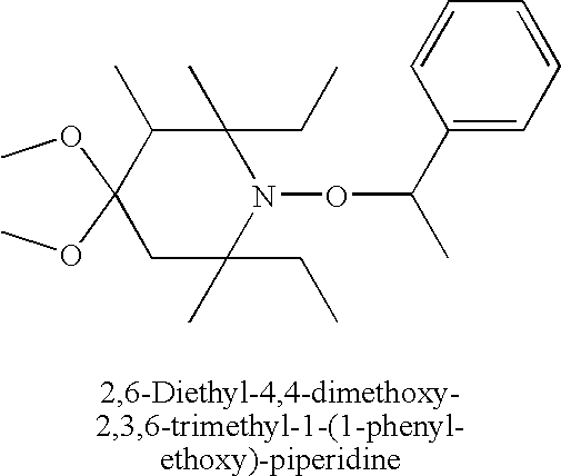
COC1(OC)C(C)C(C)(CC)N(OC(C)C2=CC=CC=C2)C(C)(CC)C1
